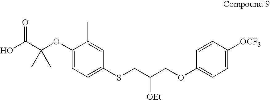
OC(C(OC1=CC=C(SCC(COC2=CC=C([OCF3])C=C2)[OEt])C=C1C)(C)C)=O
